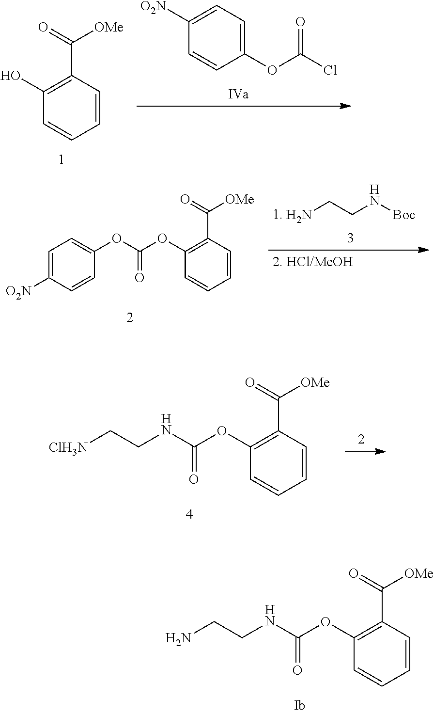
C1(OC(Cl)=O)=CC=C([O2N])C=C1.C1=CC(C(=O)[OMe])=C(O)C=C1.NCCN[Boc].C1=CC(C(=O)[OMe])=C(OC(OC2=CC=C([O2N])C=C2)=O)C=C1.C1=CC(C(=O)[OMe])=C(OC(NCC[ClH3N])=O)C=C1.C1=CC(C(=O)[OMe])=C(OC(NCCN)=O)C=C1
